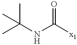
CC(NC([x1])=O)(C)C
